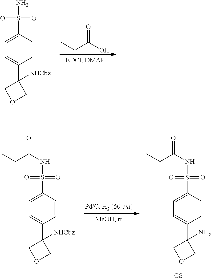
C1=C(S(N)(=O)=O)C=CC(C2([NHCbz])COC2)=C1.CCC(O)=O.C1=C(S(NC(=O)CC)(=O)=O)C=CC(C2([NHCbz])COC2)=C1.C1=C(S(NC(=O)CC)(=O)=O)C=CC(C2(N)COC2)=C1.[CS]
